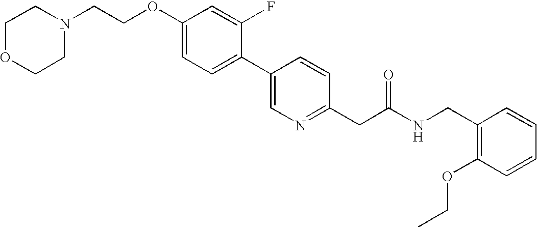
C1OCCN(CCOC2=CC=C(C3=CN=C(CC(NCC4=C(OCC)C=CC=C4)=O)C=C3)C(F)=C2)C1
